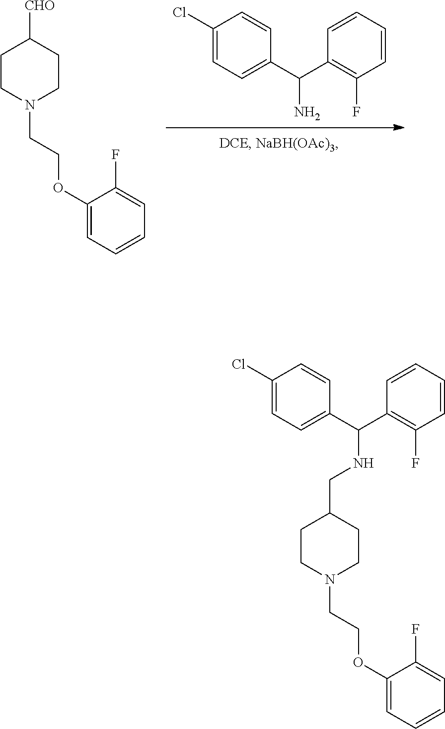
C1(Cl)=CC=C(C(C2=C(F)C=CC=C2)N)C=C1.C1CN(CCOC2=CC=CC=C2F)CCC1[CHO].C1CN(CCOC2=CC=CC=C2F)CCC1CNC(C1=CC=C(Cl)C=C1)C1=C(F)C=CC=C1
